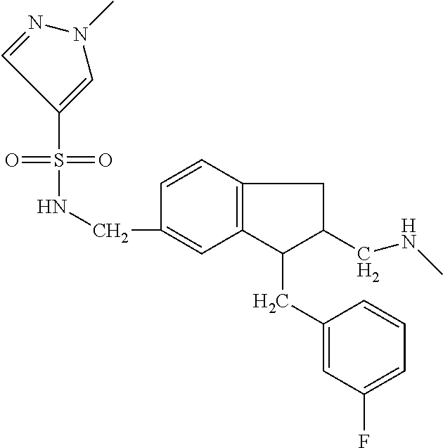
S(=O)(NCC1=CC2=C(C=C1)CC(CNC)C2CC1=CC(F)=CC=C1)(=O)C1=CN(C)N=C1
